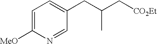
C1=C([MeO])N=CC(CC(C[CO2Et])C)=C1
